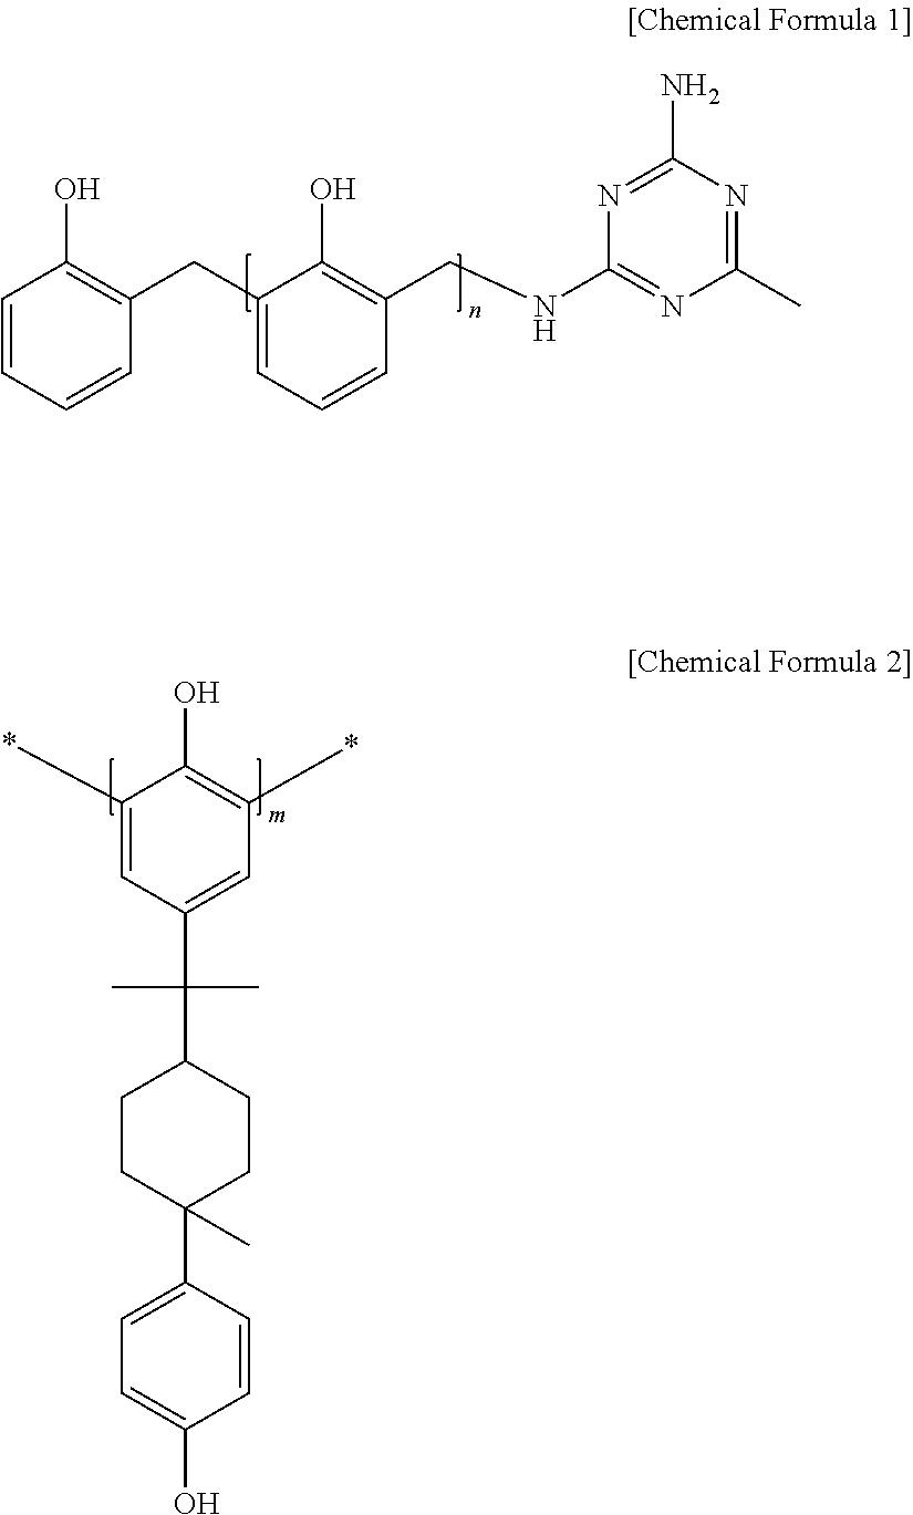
C1=CC=CC(CC2=CC=CC(CNC3=NC(C)=NC(N)=N3)=C2O)=C1O.C1=C(C2(C)CCC(C(C)(C)C3=CC(*)=C(O)C(*)=C3)CC2)C=CC(O)=C1
